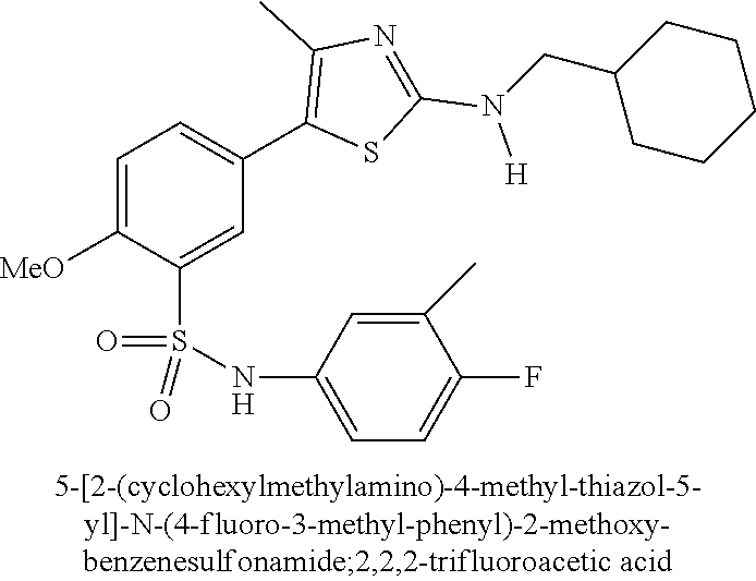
C1=C([MeO])C(S(NC2=CC=C(F)C(C)=C2)(=O)=O)=CC(C2=C(C)N=C(N([H])CC3CCCCC3)S2)=C1
